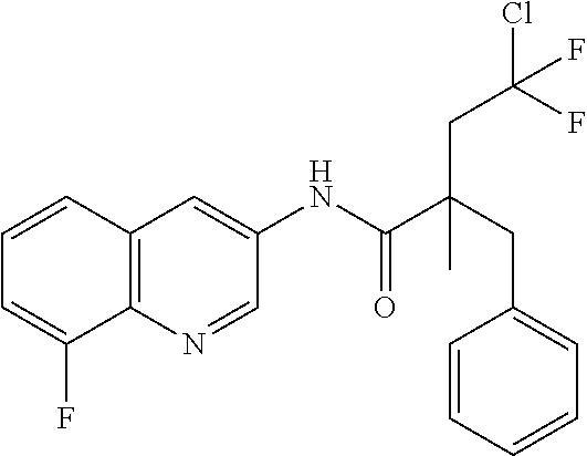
C12=C(C=CC=C1F)C=C(NC(C(CC1=CC=CC=C1)(CC(Cl)(F)F)C)=O)C=N2
